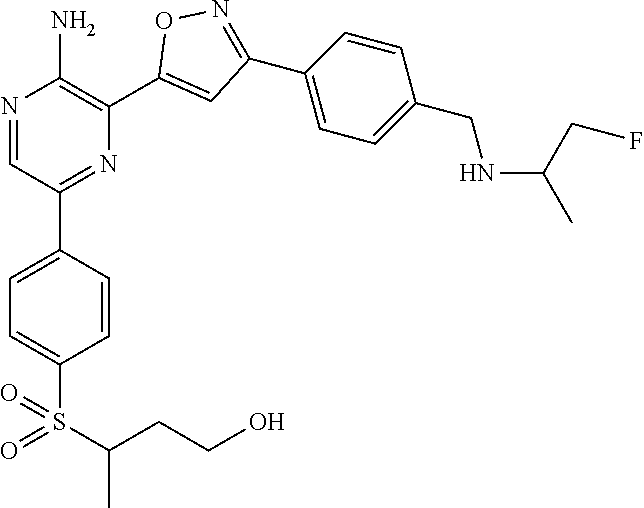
N1=CC(C2=CC=C(S(=O)(C(C)CCO)=O)C=C2)=NC(C2=CC(C3=CC=C(CNC(CF)C)C=C3)=NO2)=C1N
